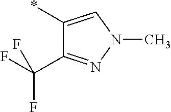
*C1=CN(C)N=C1C(F)(F)F
